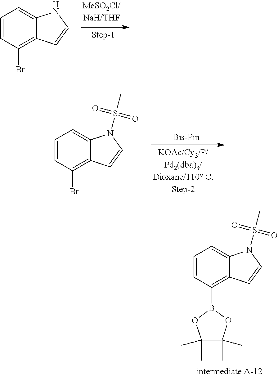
C1=CC(Br)=C2C(=C1)NC=C2.C1=CC(Br)=C2C(=C1)N(S(C)(=O)=O)C=C2.C1=CC(B2OC(C)(C)C(C)(C)O2)=C2C(=C1)N(S(C)(=O)=O)C=C2
